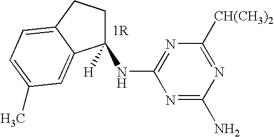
C1([H])(NC2=NC([CH(CH3)2])=NC(N)=N2)CCC2=CC=C(C)C=C12
